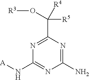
N1=C(C([R5])([R4])O[R3])N=C(N)N=C1N[A]
